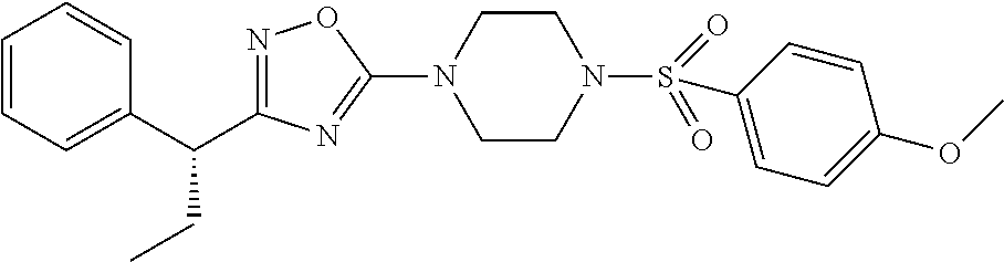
N1=C(C(C2=CC=CC=C2)CC)N=C(N2CCN(S(=O)(=O)C3=CC=C(OC)C=C3)CC2)O1
